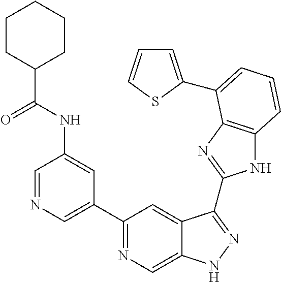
C1=NC=C(C2=NC=C3C(=C2)C(C2=NC4=C(N2)C=CC=C4C2=CC=CS2)=NN3)C=C1NC(C1CCCCC1)=O
